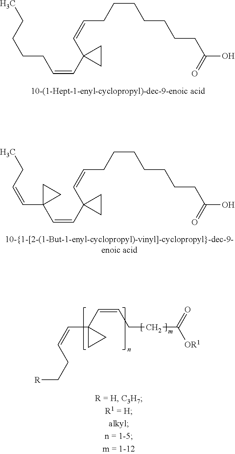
C(=CC1(C=CCCCCCCCC(O)=O)CC1)CCCCC.C(=CC1(C=CCCCCCCCC(O)=O)CC1)C1(C=CCC)CC1.C1(C=CCCC([OR1])=O)(C=CCC[R])CC1
